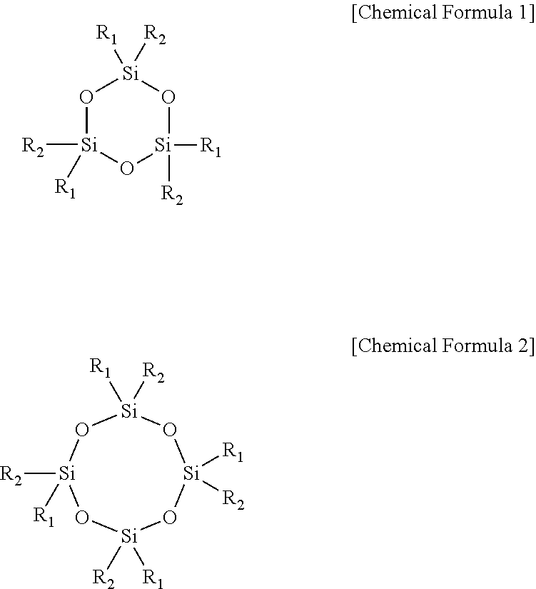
O1[Si]([R2])([R1])O[Si]([R1])([R2])O[Si]1([R1])[R2].[R2][Si]1([R1])O[Si]([R2])([R1])O[Si]([R1])([R2])O[Si]([R1])([R2])O1
